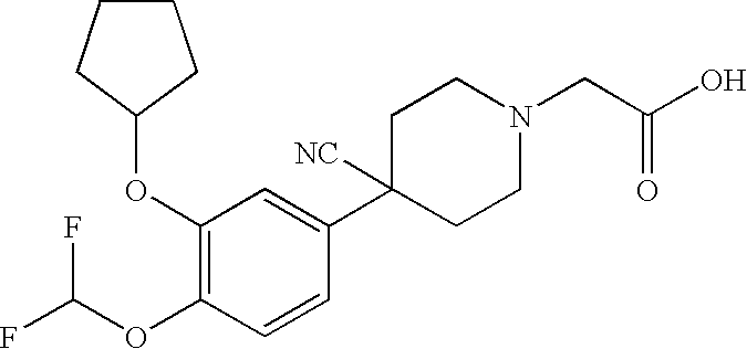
C1(OC2CCCC2)=C(OC(F)F)C=CC(C2([NC])CCN(CC(O)=O)CC2)=C1
